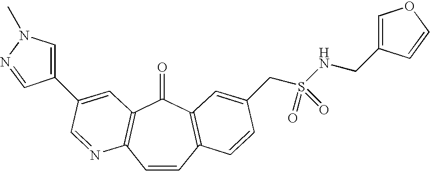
C1=CC2=C(C(=O)C3=C1N=CC(C1=CN(C)N=C1)=C3)C=C(CS(NCC1=COC=C1)(=O)=O)C=C2
